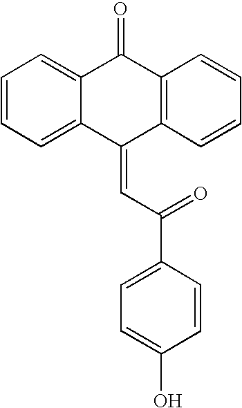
C1=CC=C2C(=C1)C(=CC(=O)C1=CC=C(O)C=C1)C1=C(C2=O)C=CC=C1
